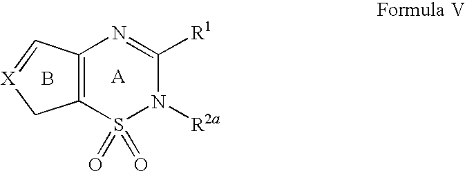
C12=C(S(=O)(=O)N([R2a])C([R1])=N1)C[X]=C2.B
